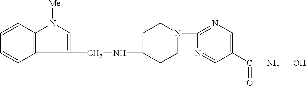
C1CN(C2=NC=C(C(=O)NO)C=N2)CCC1NCC1=CN([Me])C2=C1C=CC=C2
